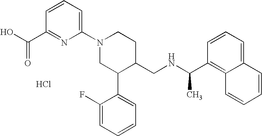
OC(=O)C1=NC(N2CC(C3=CC=CC=C3F)C(CNC(C)C3=C4C(=CC=C3)C=CC=C4)CC2)=CC=C1.Cl
